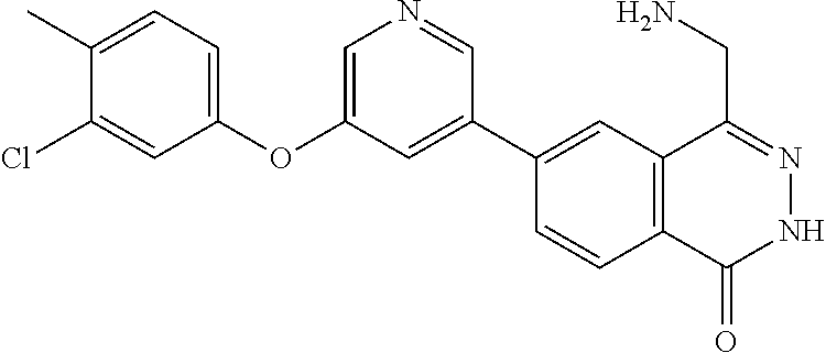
C1(C2=CC(OC3=CC=C(C)C(Cl)=C3)=CN=C2)=CC2=C(C=C1)C(=O)NN=C2CN
